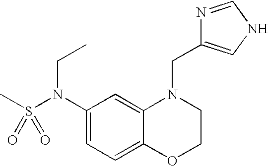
C1(N(S(C)(=O)=O)CC)=CC=C2C(=C1)N(CC1=CNC=N1)CCO2
